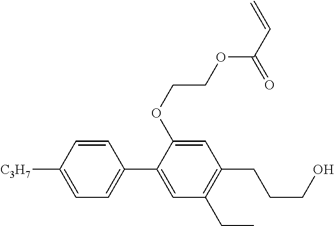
C1=CC([C3H7])=CC=C1C1=CC(CC)=C(CCCO)C=C1OCCOC(C=C)=O
